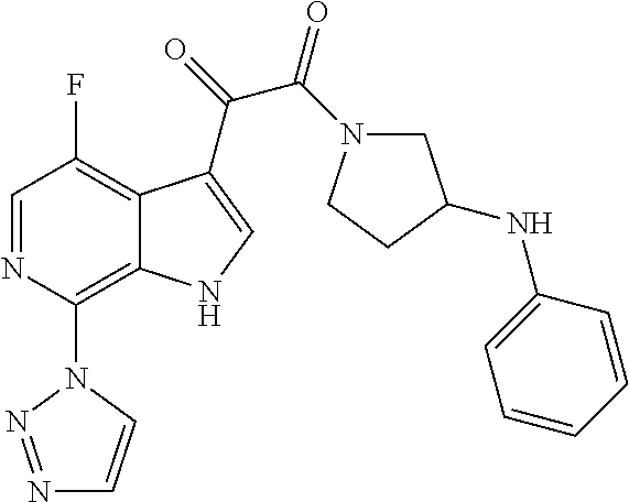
C1=NC(N2C=CN=N2)=C2C(=C1F)C(C(C(=O)N1CC(NC3=CC=CC=C3)CC1)=O)=CN2
